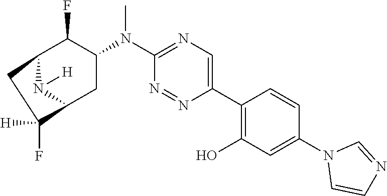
C12N([H])C(CC(N(C3=NC=C(C4=C(O)C=C(N5C=CN=C5)C=C4)N=N3)C)C1F)C([H])(F)C2
